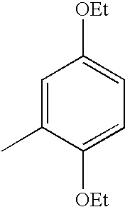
C1=C(C)C([OEt])=CC=C1[OEt]
